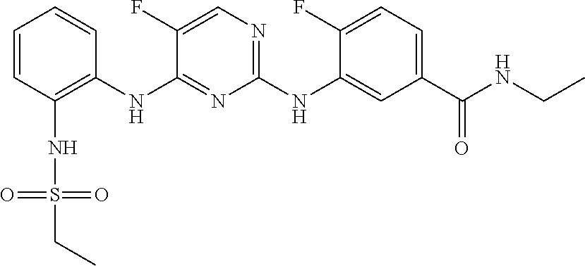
C1=CC(NS(=O)(=O)CC)=C(NC2=NC(NC3=CC(C(NCC)=O)=CC=C3F)=NC=C2F)C=C1
